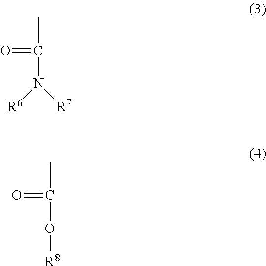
CC(=O)N([R7])[R6].CC(=O)O[R8]
